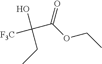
C(C(OCC)=O)(O)(CC)[F3C]
